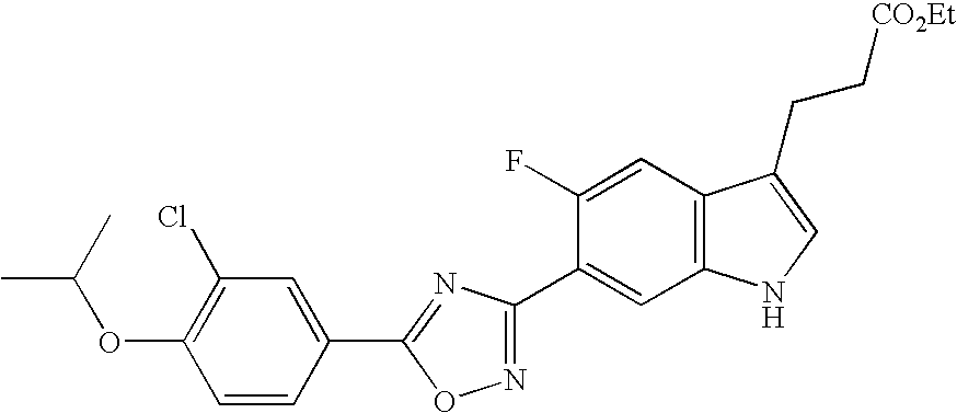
C1(F)=CC2=C(C=C1C1=NOC(C3=CC(Cl)=C(OC(C)C)C=C3)=N1)NC=C2CC[CO2Et]
